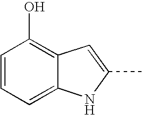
C1=CC=C2C(=C1O)C=C(C)N2
